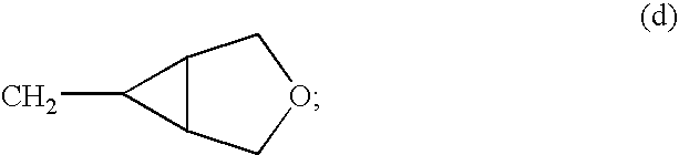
CC1C2C1COC2
